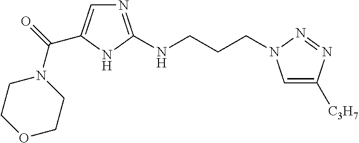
C1COCCN1C(=O)C1=CN=C(NCCCN2C=C([C3H7])N=N2)N1
